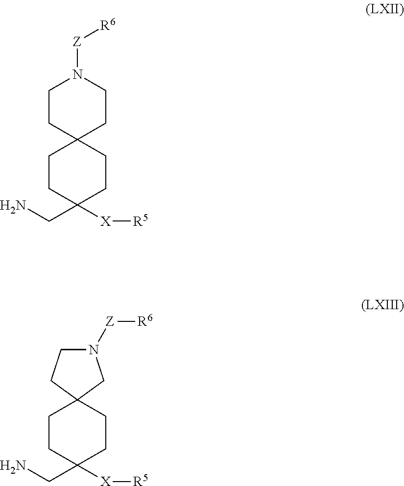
C1CC2(CCC1(CN)[X][R5])CCN([Z][R6])CC2.C1CC2(CCC1(CN)[X][R5])CCN([Z][R6])C2
